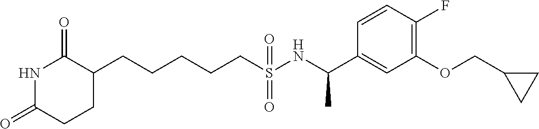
N1C(=O)CCC(CCCCCS(NC(C2=CC(OCC3CC3)=C(F)C=C2)C)(=O)=O)C1=O
